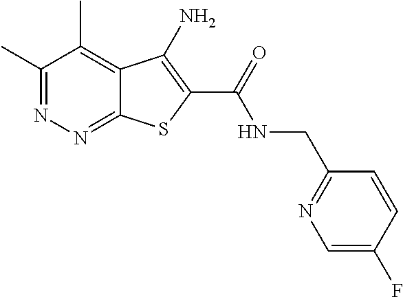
C1(C)=NN=C2C(=C1C)C(N)=C(C(=O)NCC1=NC=C(F)C=C1)S2
